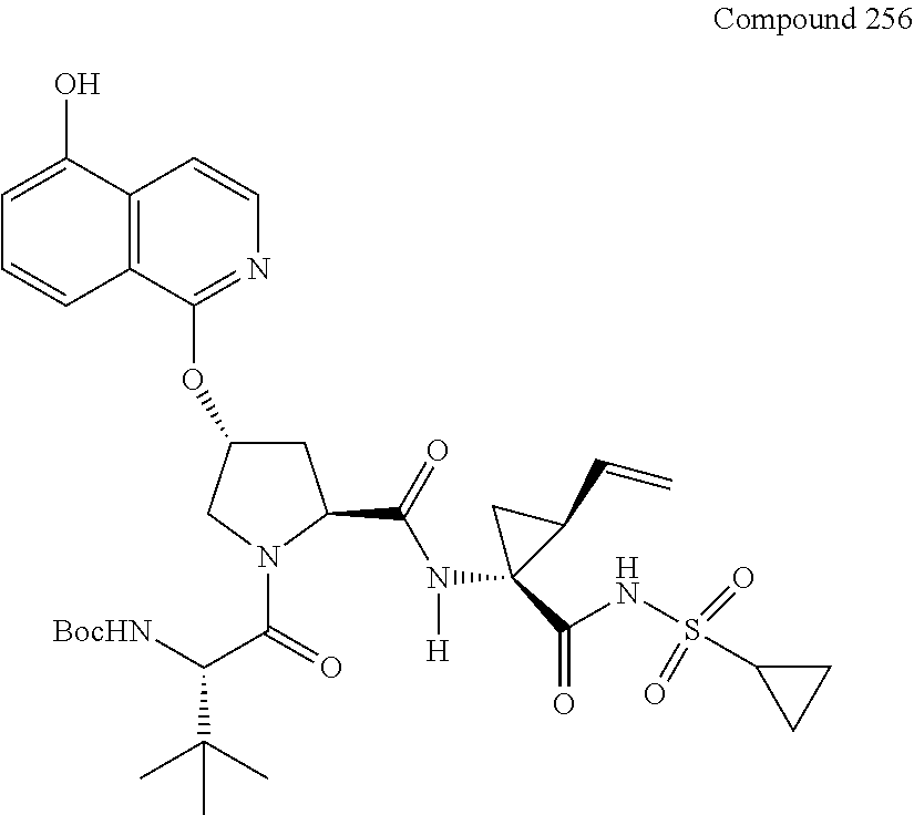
C1(O)=CC=CC2=C1C=CN=C2OC1CC(C(N([H])C2(C(NS(C3CC3)(=O)=O)=O)C(C=C)C2)=O)N(C(=O)C([BocHN])C(C)(C)C)C1
